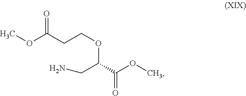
COC(CCOC(CN)C(OC)=O)=O
